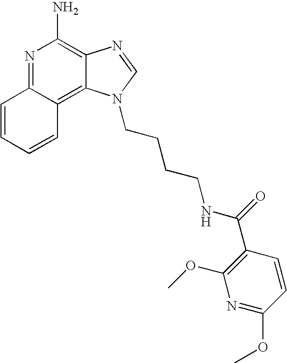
C1=CC=CC2=C3C(=C(N)N=C12)N=CN3CCCCNC(=O)C1=C(OC)N=C(OC)C=C1
